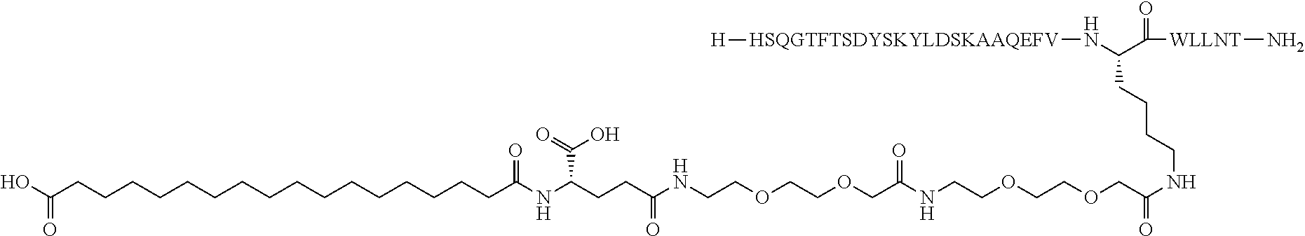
C(CCCCCCCCCCCCCCCCC(NC(CCC(NCCOCCOCC(NCCOCCOCC(NCCCCC(N[HSQGTFTSDYSKYLDSKAAQEFV][H])C(=O)[WLLNT]N)=O)=O)=O)C(=O)O)=O)(O)=O
